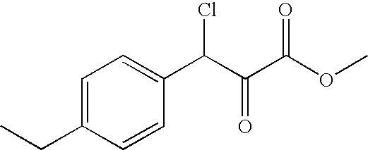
C1=C(CC)C=CC(C(C(C(OC)=O)=O)Cl)=C1
